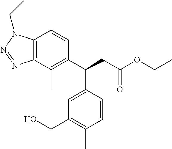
C12=C(C(C)=C(C(CC(OCC)=O)C3=CC(CO)=C(C)C=C3)C=C1)N=NN2CC
